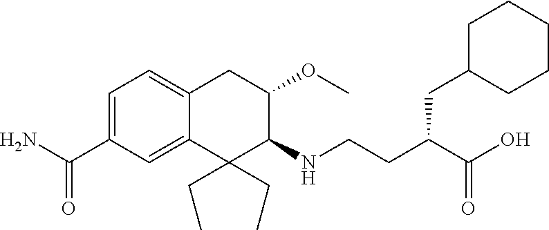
C1=C(C(N)=O)C=C2C(=C1)CC(OC)C(NCCC(CC1CCCCC1)C(O)=O)C2(CC)CC
